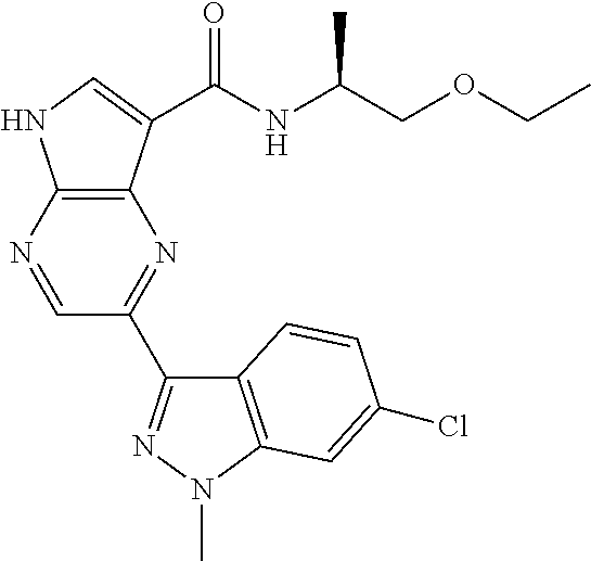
C12=C(N=CC(C3=NN(C)C4=C3C=CC(Cl)=C4)=N1)NC=C2C(NC(COCC)C)=O
